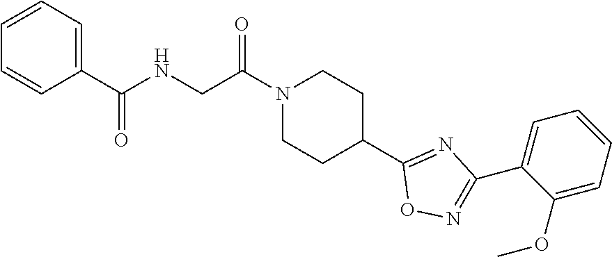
N1(C(CNC(C2=CC=CC=C2)=O)=O)CCC(C2=NC(C3=CC=CC=C3OC)=NO2)CC1
